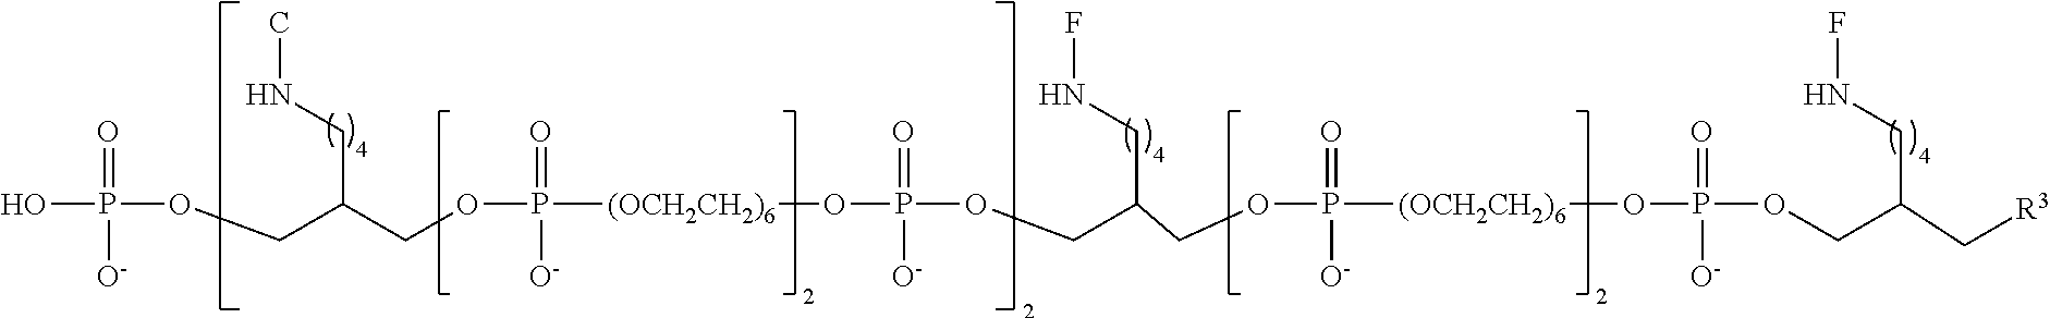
CNCC(COP(=O)([O-])O)COP(=O)([O-])[(OCH2CH2)6]OP(=O)([O-])OCC(CNF)COP(=O)([O-])[(OCH2CH2)6]OP(=O)([O-])OCC(CNF)C[R3]
